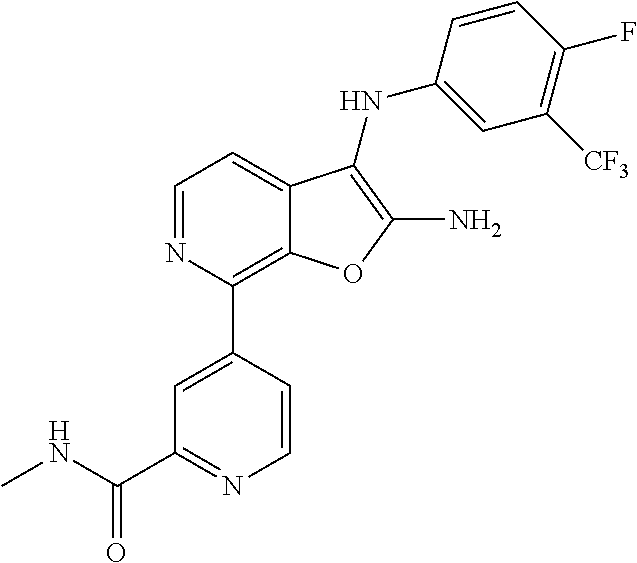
C1([CF3])=C(F)C=CC(NC2=C(N)OC3=C(C4=CC(C(NC)=O)=NC=C4)N=CC=C32)=C1
